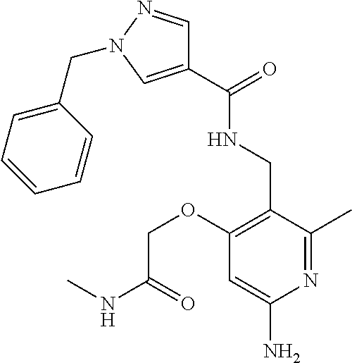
C1(CNC(=O)C2=CN(CC3=CC=CC=C3)N=C2)=C(OCC(=O)NC)C=C(N)N=C1C
